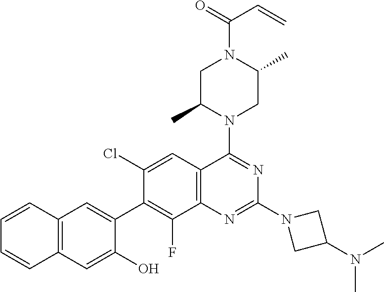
C12=C(C=C(O)C(C3=C(F)C4=C(C=C3Cl)C(N3CC(C)N(C(=O)C=C)CC3C)=NC(N3CC(N(C)C)C3)=N4)=C1)C=CC=C2
